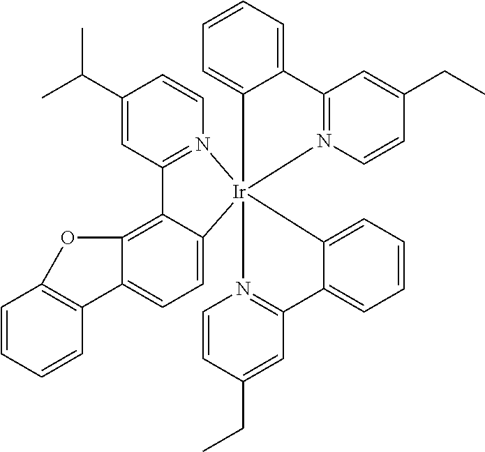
C1(C(C)C)=CC2=N(C=C1)[Ir]13(C4=CC=C5C(=C24)OC2=C5C=CC=C2)(C2=CC=CC=C2C2=N1C=CC(CC)=C2)N1=C(C=C(CC)C=C1)C1=CC=CC=C31
